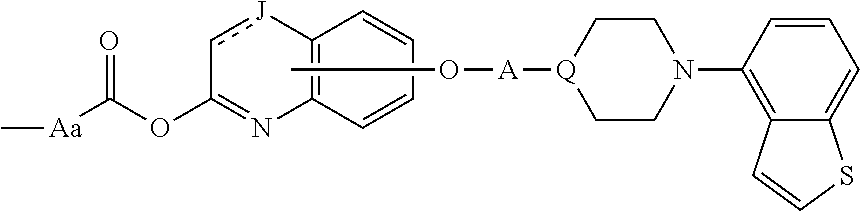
O(C)[A][Q]1CCN(C2=C3C(=CC=C2)SC=C3)CC1.c1[J]C2=C(N=C1OC([Aa]C)=O)C=CC=C2
